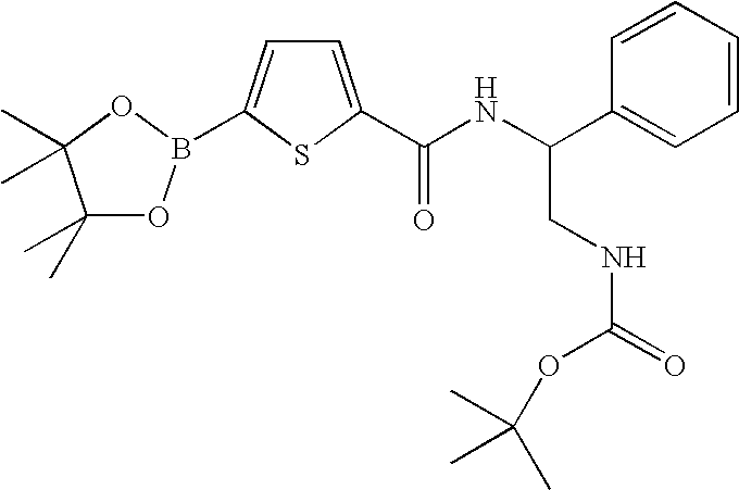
C1=C(B2OC(C)(C)C(C)(C)O2)SC(C(NC(C2=CC=CC=C2)CNC(=O)OC(C)(C)C)=O)=C1
